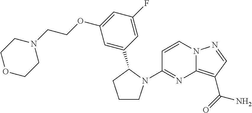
C1=CN2C(=C(C(N)=O)C=N2)N=C1N1CCCC1C1=CC(OCCN2CCOCC2)=CC(F)=C1
